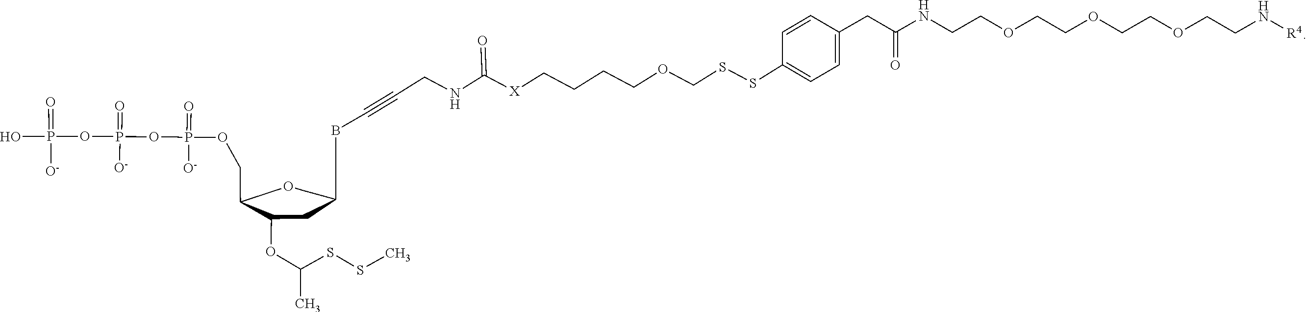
OP(=O)([O-])OP(OP(OCC1C(OC(C)SSC)CC(CBC#CCNC(=O)[X]CCCCOCSSC2=CC=C(CC(NCCOCCOCCOCCN[R4])=O)C=C2)CO1)(=O)[O-])(=O)[O-]
